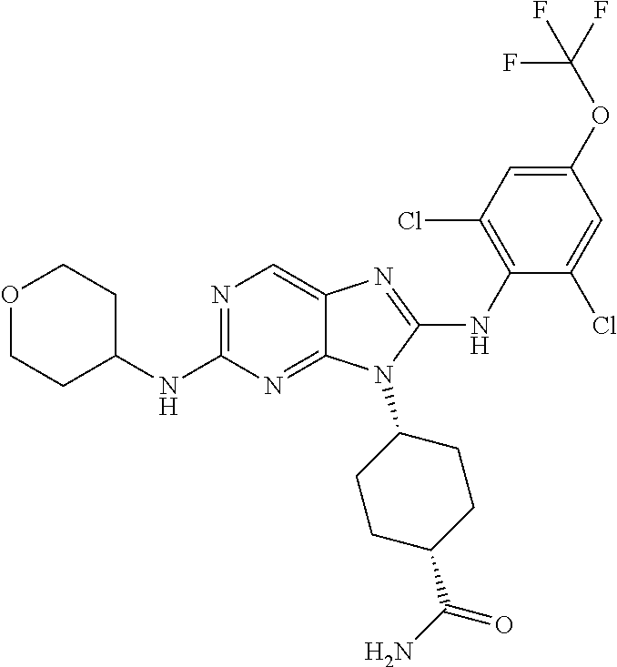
N1=C(NC2CCOCC2)N=C2C(=C1)N=C(NC1=C(Cl)C=C(OC(F)(F)F)C=C1Cl)N2C1CCC(C(N)=O)CC1
